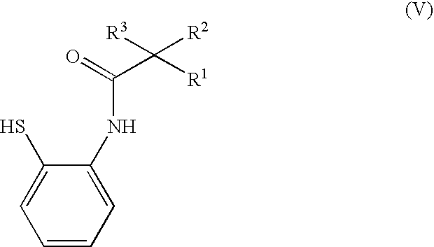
C1=CC=C(NC(C([R3])([R1])[R2])=O)C(S)=C1
